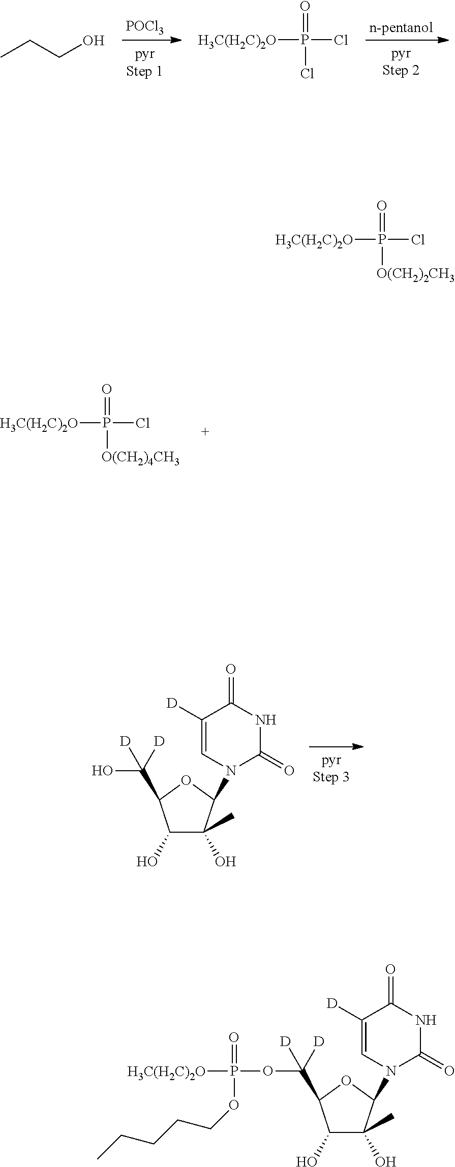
[POCl3].CCCO.[H3C(H2C)2O]P(Cl)(=O)Cl.[H3C(H2C)2O]P(Cl)(=O)[O(CH2)4CH3].C1(O)C(O)(C)C(N2C=C([D])C(=O)NC2=O)OC1C([D])(O)[D].[H3C(H2C)2O]P(Cl)(=O)[O(CH2)2CH3].C1(O)C(O)(C)C(N2C=C([D])C(=O)NC2=O)OC1C([D])(OP(=O)(OCCCCC)[H3C(H2C)2O])[D]
